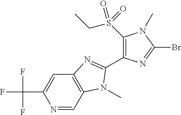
N1=CC2=C(C=C1C(F)(F)F)N=C(C1=C(S(CC)(=O)=O)N(C)C(Br)=N1)N2C
